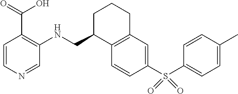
C1=CC(S(C2=CC=C(C)C=C2)(=O)=O)=CC2=C1C(CNC1=C(C(O)=O)C=CN=C1)CCC2
